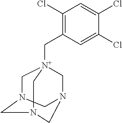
C1N2CN(C[N+]1(C)CC1=C(Cl)C=C(Cl)C(Cl)=C1)CNC2
